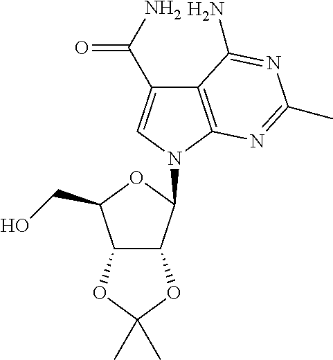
C12=C(N(C3C4C(C(CO)O3)OC(C)(C)O4)C=C1C(N)=O)N=C(C)N=C2N
